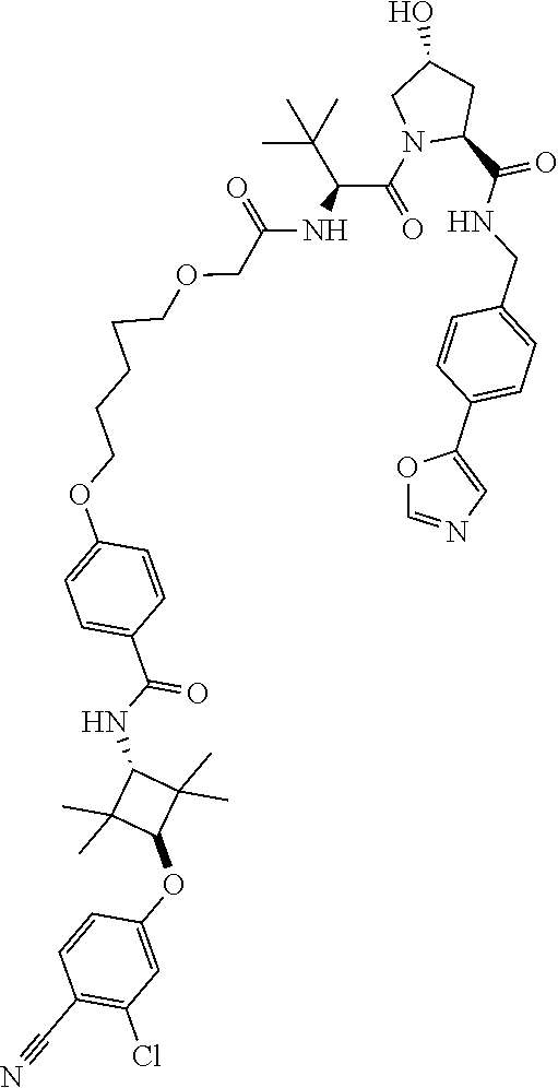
C1=CC(C2=CN=CO2)=CC=C1CNC(=O)C1CC(O)CN1C(=O)C(C(C)(C)C)NC(=O)COCCCCCOC1=CC=C(C(=O)NC2C(C)(C)C(OC3=CC(Cl)=C(C#N)C=C3)C2(C)C)C=C1
